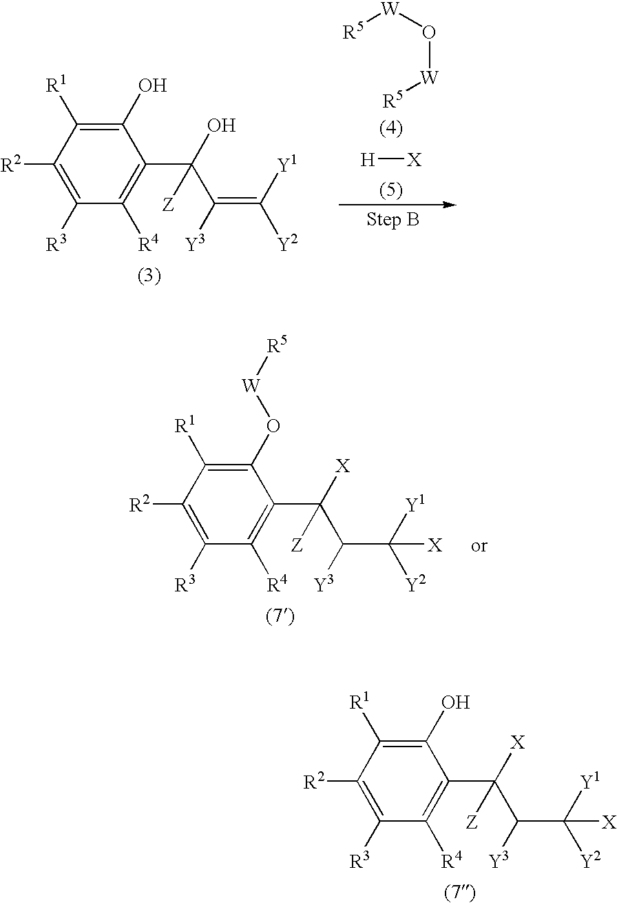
[R5][W]O[W][R5].[H][X].C1([R3])=C([R2])C([R1])=C(O)C(C(C(=C([Y1])[Y2])[Y3])(O)[Z])=C1[R4].C1([R3])=C([R2])C([R1])=C(O[W][R5])C(C(C(C([Y1])([Y2])[X])[Y3])([X])[Z])=C1[R4].C1([R3])=C([R2])C([R1])=C(O)C(C(C(C([Y1])([Y2])[X])[Y3])([X])[Z])=C1[R4]
